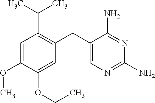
C1=C(OC)C(OCC)=CC(CC2=CN=C(N)N=C2N)=C1C(C)C
